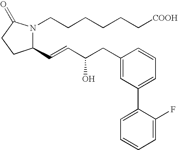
C1(C=CC(O)CC2=CC(C3=CC=CC=C3F)=CC=C2)N(CCCCCC[COOH])C(=O)CC1
